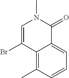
C1=C(Br)C2=C(C)C=CC=C2C(=O)N1C
